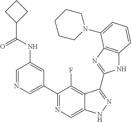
C1=NC=C(C2=NC=C3C(=C2F)C(C2=NC4=C(N2)C=CC=C4N2CCCCC2)=NN3)C=C1NC(C1CCC1)=O
